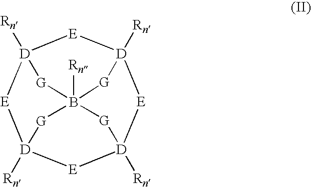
[D]12([Rn])[E][D]3([Rn])[E][D]4([Rn])[E][D]([Rn])([E]1)[G]B([Rn])([G]4)([G]3)[G]2
